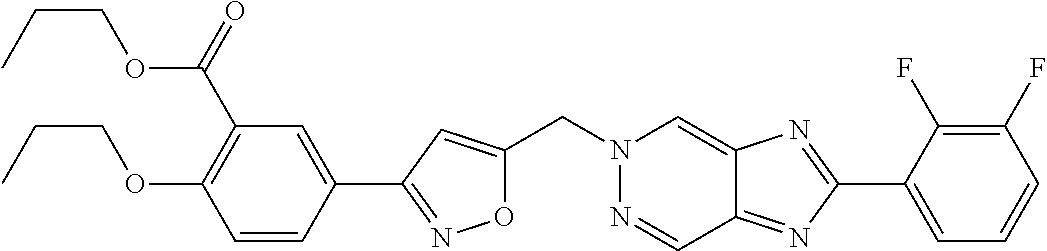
C(N1N=CC2=NC(C3=CC=CC(F)=C3F)=NC2=C1)C1=CC(C2=CC(C(=O)OCCC)=C(OCCC)C=C2)=NO1
